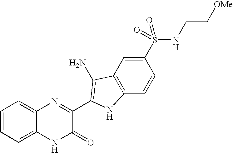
C1=C2C(=CC=C1)N=C(C1=C(N)C3=C(C=CC(S(NCC[OMe])(=O)=O)=C3)N1)C(=O)N2
